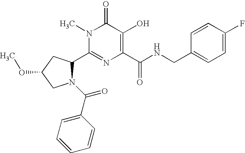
N1(C(=O)C2=CC=CC=C2)C(C2=NC(C(NCC3=CC=C(F)C=C3)=O)=C(O)C(=O)N2C)CC(OC)C1
